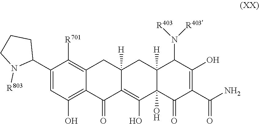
C1(C2=CC(O)=C3C(=C2[R701])CC2([H])C(=C(O)C4(O)C([H])(C2)C(N([R403])[R403])C(O)=C(C(N)=O)C4=O)C3=O)CCCN1[R803]
